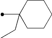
C1(C)(CC)CCCCC1
